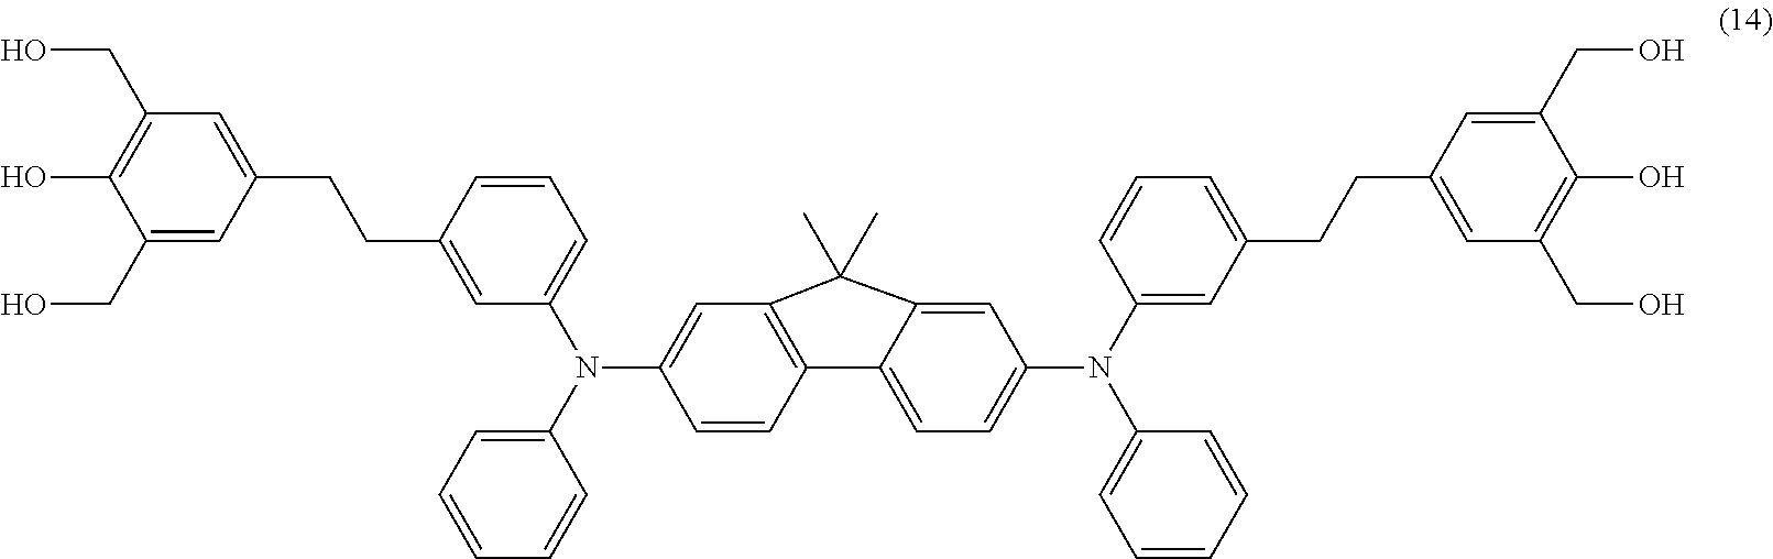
C1=CC2=C(C=C1N(C1=CC=CC=C1)C1=CC=CC(CCC3=CC(CO)=C(O)C(CO)=C3)=C1)C(C)(C)C1=CC(N(C3=CC(CCC4=CC(CO)=C(O)C(CO)=C4)=CC=C3)C3=CC=CC=C3)=CC=C21
